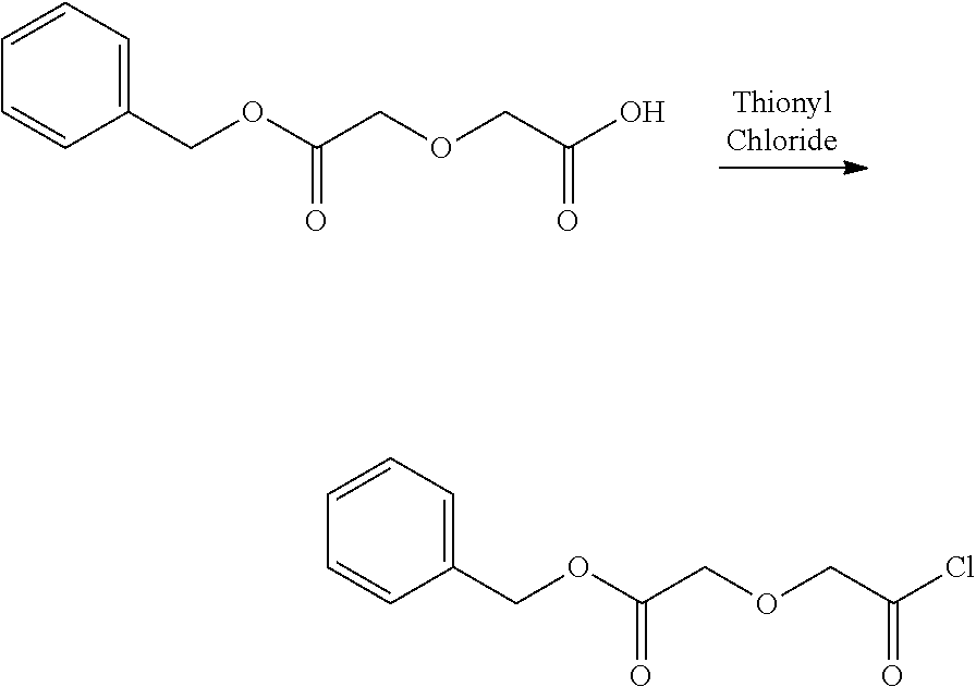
ClC(COCC(OCC1=CC=CC=C1)=O)=O.O(C(COCC(O)=O)=O)CC1=CC=CC=C1
